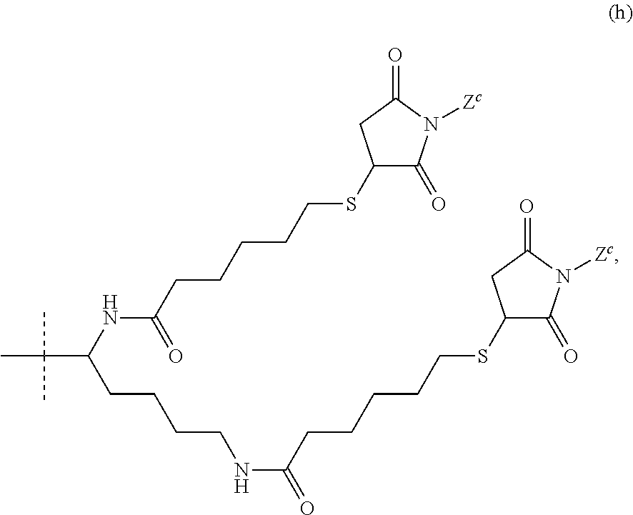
C(CCCCNC(=O)CCCCCSC1C(=O)N([Zc])C(=O)C1)(NC(=O)CCCCCSC1C(=O)N([Zc])C(=O)C1)C(C)(C)C
